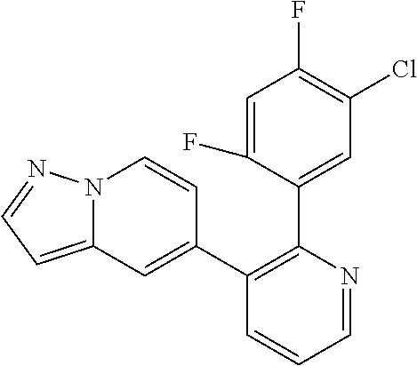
C1=C(F)C(C2=C(C3=CC4=CC=NN4C=C3)C=CC=N2)=CC(Cl)=C1F
